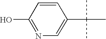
C1=CC(O)=NC=C1C(C)(C)C
